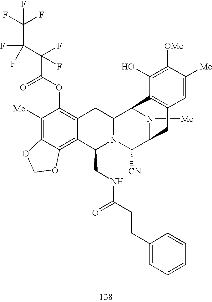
C1([Me])=C2C(=C3C(=C1OC(C(C(C(F)(F)F)(F)F)(F)F)=O)CC1N(C3CNC(=O)CCC3=CC=CC=C3)C([CN])C3N([Me])C1C1=C(C3)C=C([Me])C([OMe])=C1O)OCO2
